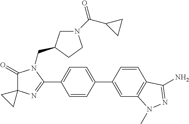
C1(=O)C2(N=C(C3=CC=C(C4=CC5=C(C=C4)C(N)=NN5C)C=C3)N1CC1CN(C(C3CC3)=O)CC1)CC2
